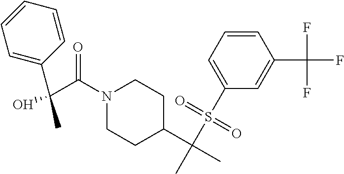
N1(C(C(C2=CC=CC=C2)(C)O)=O)CCC(C(C)(S(C2=CC=CC(C(F)(F)F)=C2)(=O)=O)C)CC1
